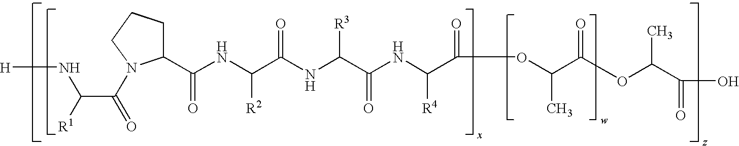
[H]NC(C(=O)N1C(C(NC(C(NC(C(NC(C(=O)OC(C(OC(C(O)=O)C)=O)C)[R4])=O)[R3])=O)[R2])=O)CCC1)[R1]
